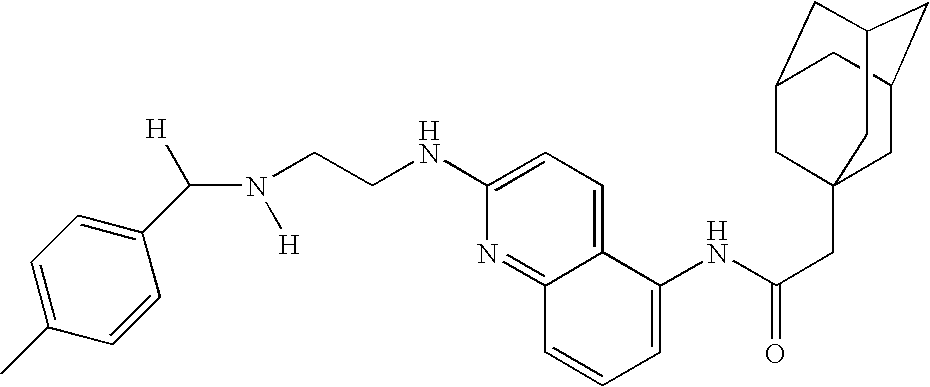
C1=C(C)C=CC(C(N([H])CCNC2=CC=C3C(=N2)C=CC=C3NC(CC23CC4CC(CC(C2)C4)C3)=O)[H])=C1
